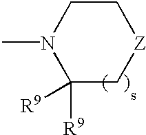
C1N(C)C([R9])([R9])C[Z]C1
